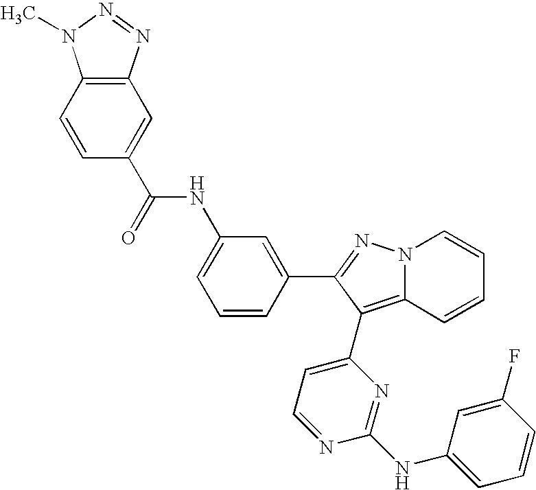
N(C1=CC=CC(C2=NN3C(=C2C2=CC=NC(NC4=CC=CC(F)=C4)=N2)C=CC=C3)=C1)C(=O)C1=CC2=C(N(C)N=N2)C=C1
